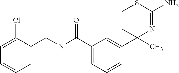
C1(C(NCC2=CC=CC=C2Cl)=O)=CC=CC(C2(C)N=C(N)SCC2)=C1
